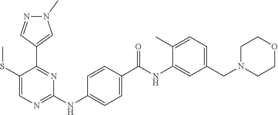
C1(C2=NC(NC3=CC=C(C(NC4=CC(CN5CCOCC5)=CC=C4C)=O)C=C3)=NC=C2SC)=CN(C)N=C1
